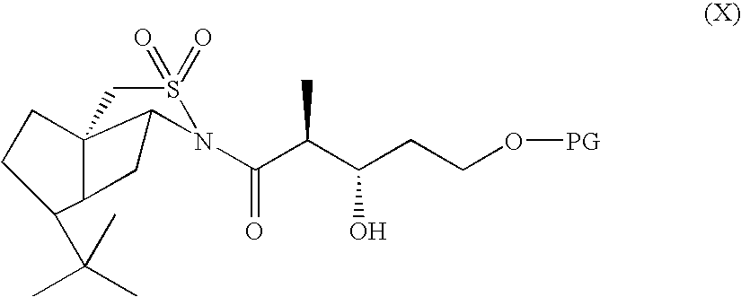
N1(C(C(C(CCO[PG])O)C)=O)S(=O)(=O)CC23C(CC12)C(C(C)(C)C)CC3
